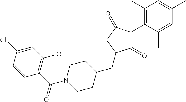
C1(=O)C(C2=C(C)C=C(C)C=C2C)C(=O)CC1CC1CCN(C(C2=C(Cl)C=C(Cl)C=C2)=O)CC1
